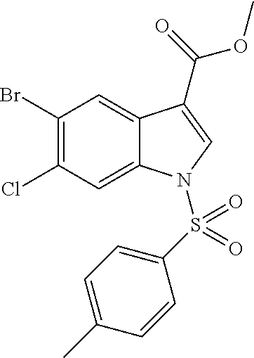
C1(Br)=C(Cl)C=C2C(=C1)C(C(=O)OC)=CN2S(C1=CC=C(C)C=C1)(=O)=O
